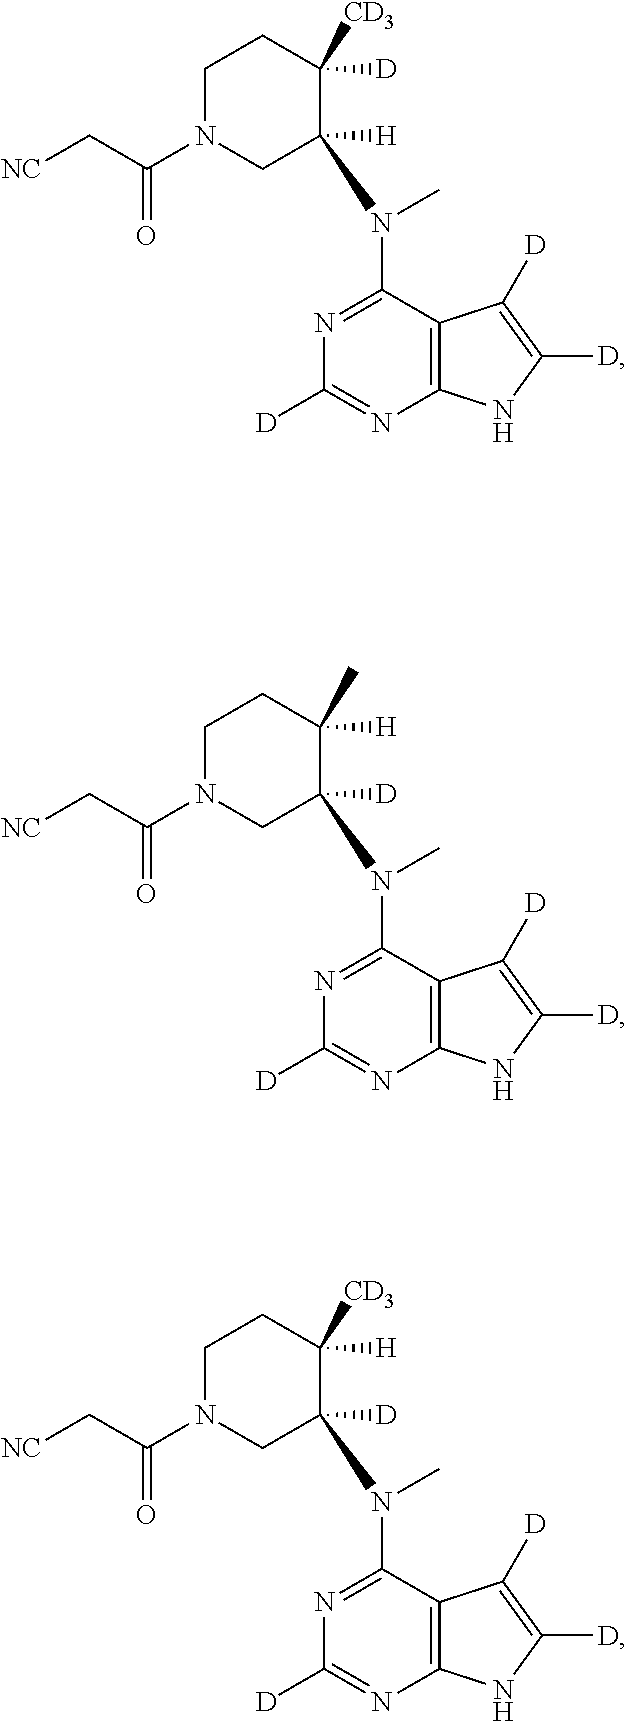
C12=C(C(N(C)C3([H])CN(C(C[NC])=O)CCC3([D])[CD3])=NC([D])=N1)C([D])=C([D])N2.C12=C(C(N(C)C3([D])CN(C(C[NC])=O)CCC3([H])C)=NC([D])=N1)C([D])=C([D])N2.C12=C(C(N(C)C3([D])CN(C(C[NC])=O)CCC3([H])[CD3])=NC([D])=N1)C([D])=C([D])N2
